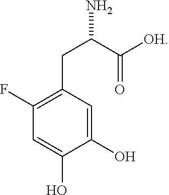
NC(C([OH])=O)CC1=C(F)C=C(O)C(O)=C1
